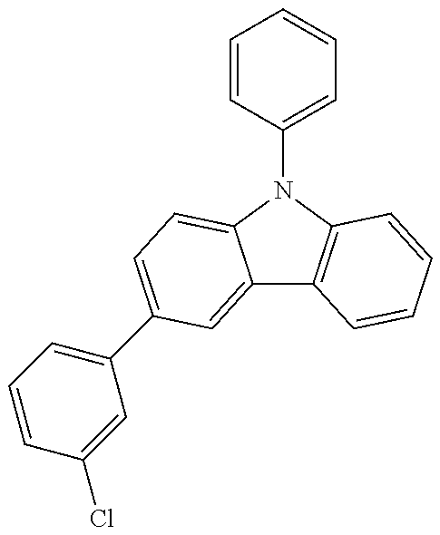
C12=CC(C3=CC=CC(Cl)=C3)=CC=C1N(C1=CC=CC=C1)C1=C2C=CC=C1
